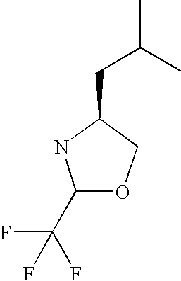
C1(C(F)(F)F)OCC(CC(C)C)N1
